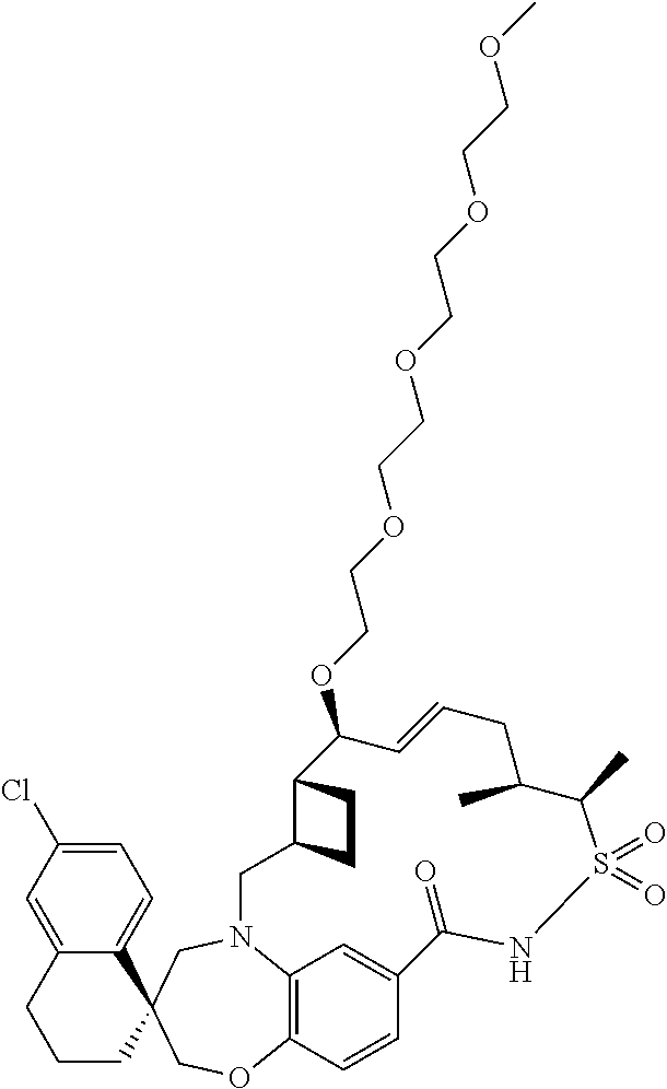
C12=C3C=CC(=C1)C(=O)NS(=O)(=O)C(C)C(C)CC=CC(OCCOCCOCCOCCOC)C1C(CN2CC2(CO3)C3=CC=C(Cl)C=C3CCC2)CC1
